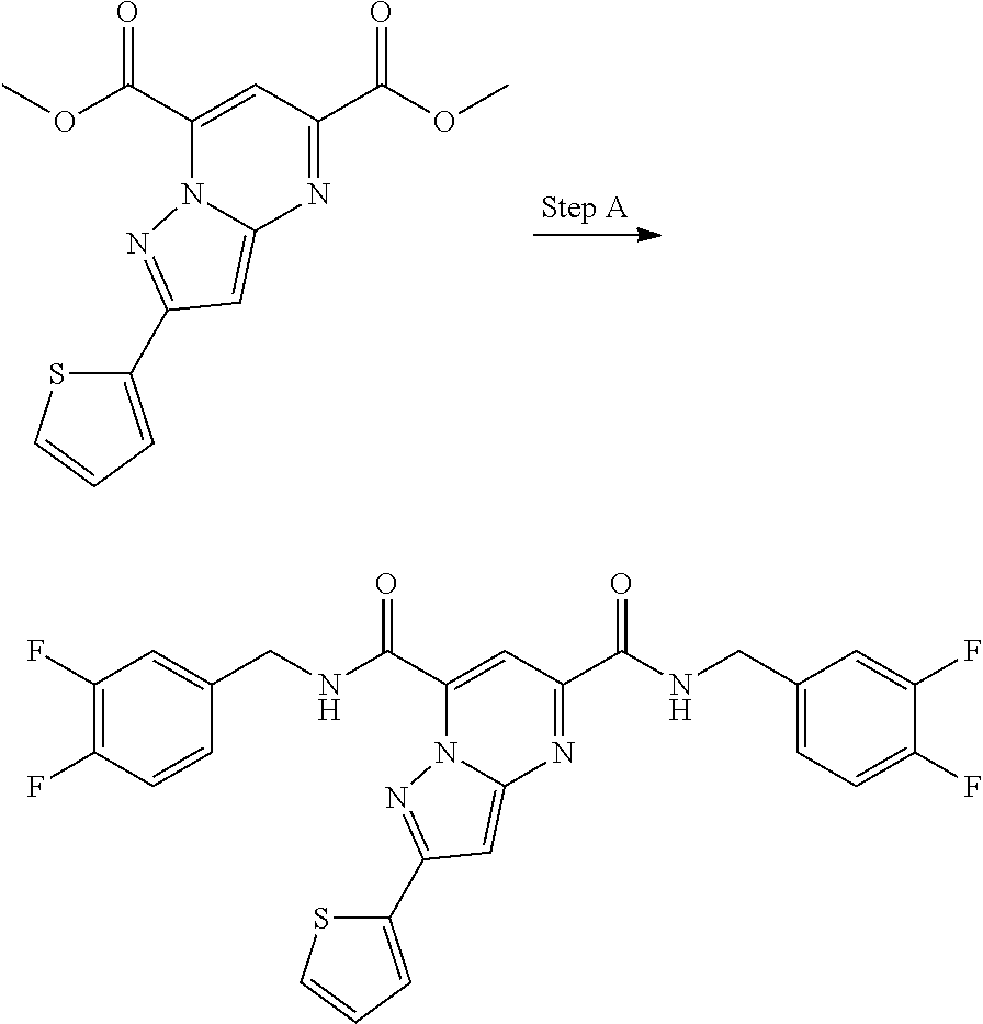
C1(C(=O)OC)=CC(C(=O)OC)=NC2=CC(C3=CC=CS3)=NN12.C1(C(=O)NCC2=CC(F)=C(F)C=C2)=CC(C(=O)NCC2=CC=C(F)C(F)=C2)=NC2=CC(C3=CC=CS3)=NN12
